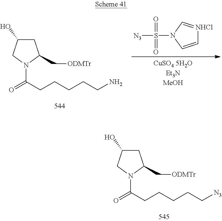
C1C(O)CN(C(=O)CCCCCN)C1C[ODMTr].C1=CN(S([N3])(=O)=O)C=[NHCl]1.C1C(O)CN(C(=O)CCCCC[N3])C1C[ODMTr]
